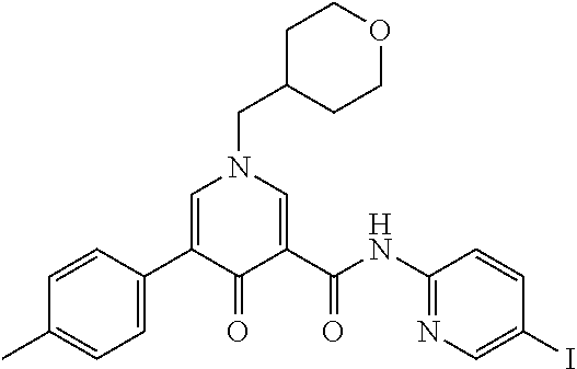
C1=CC(C2=CN(CC3CCOCC3)C=C(C(NC3=NC=C(I)C=C3)=O)C2=O)=CC=C1C
